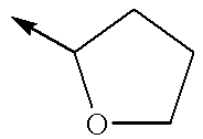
O1CCCC1->C
